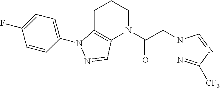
C1=CC(N2C3=C(N(C(CN4N=C([CF3])N=C4)=O)CCC3)C=N2)=CC=C1F
